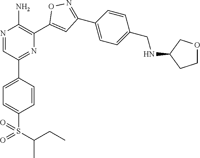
N1=CC(C2=CC=C(S(=O)(C(C)CC)=O)C=C2)=NC(C2=CC(C3=CC=C(CNC4CCOC4)C=C3)=NO2)=C1N
